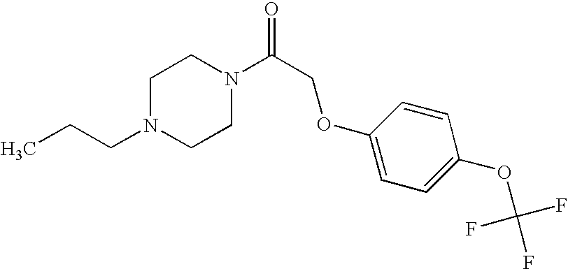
C(N1CCN(C(COC2=CC=C(OC(F)(F)F)C=C2)=O)CC1)CC
